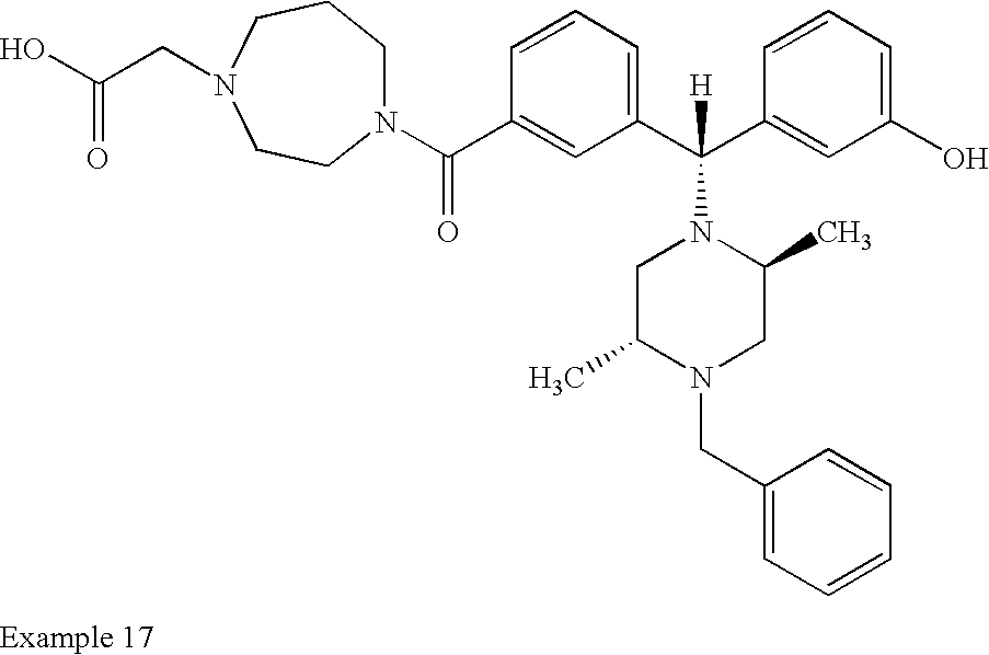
N1(C(C2=CC(C(C3=CC(O)=CC=C3)([H])N3CC(C)N(CC4=CC=CC=C4)CC3C)=CC=C2)=O)CCCN(CC(O)=O)CC1
